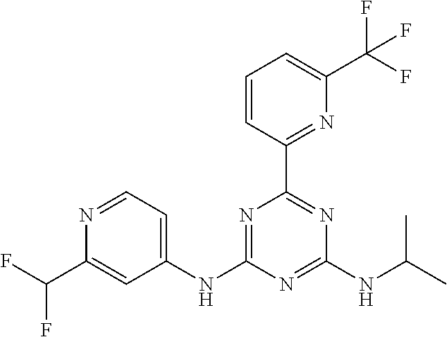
N1=C(NC2=CC=NC(C(F)F)=C2)N=C(NC(C)C)N=C1C1=NC(C(F)(F)F)=CC=C1
